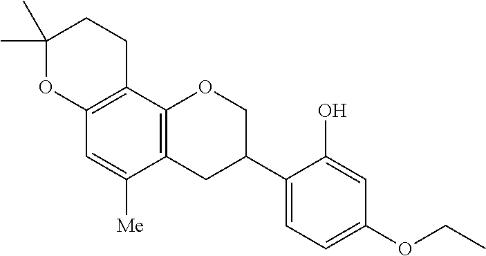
C1(C)(C)OC2=C(CC1)C1=C(C([Me])=C2)CC(C2=CC=C(OCC)C=C2O)CO1
